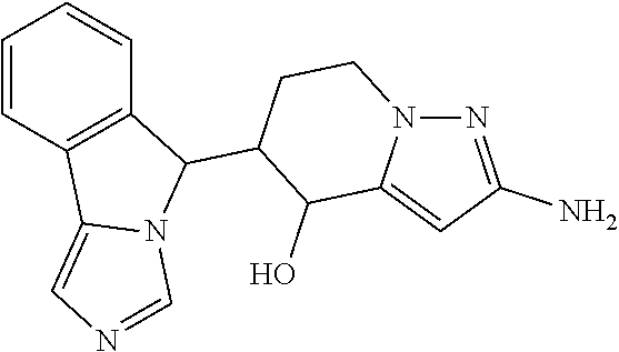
C1=CC2=C(C=C1)C(C1CCN3C(=CC(N)=N3)C1O)N1C2=CN=C1
